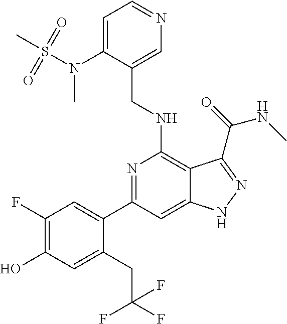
C1(C2=CC(F)=C(O)C=C2CC(F)(F)F)=NC(NCC2=CN=CC=C2N(C)S(=O)(C)=O)=C2C(=C1)NN=C2C(NC)=O
